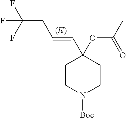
C1CN([Boc])CCC1(C=CCC(F)(F)F)OC(C)=O
